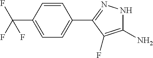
C1(N)=C(F)C(C2=CC=C(C(F)(F)F)C=C2)=NN1
